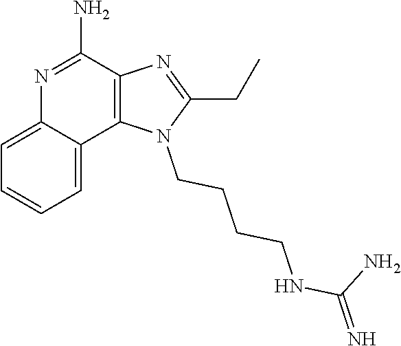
C12=CC=CC=C1C1=C(C(N)=N2)N=C(CC)N1CCCCNC(=N)N
